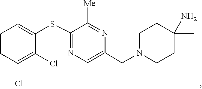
C1=C(CN2CCC(C)(N)CC2)N=C([Me])C(SC2=CC=CC(Cl)=C2Cl)=N1
